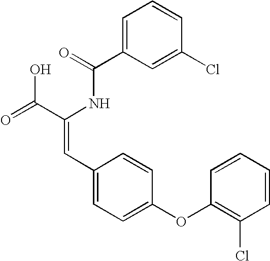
C(=O)(NC(C(=O)O)=CC1=CC=C(OC2=C(Cl)C=CC=C2)C=C1)C1=CC=CC(Cl)=C1
